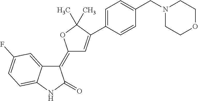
C1(=C2C=C(C3=CC=C(CN4CCOCC4)C=C3)C(C)(C)O2)C2=CC(F)=CC=C2NC1=O
